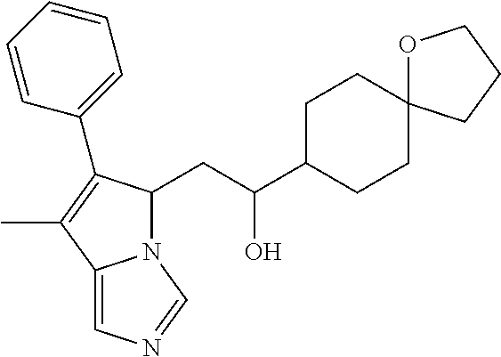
N12C(CC(C3CCC4(CC3)OCCC4)O)C(C3=CC=CC=C3)=C(C)C1=CN=C2
